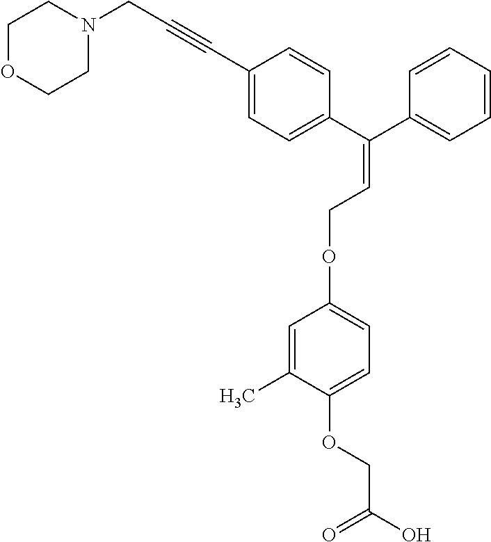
C1=C(C#CCN2CCOCC2)C=CC(C(C2=CC=CC=C2)=CCOC2=CC=C(OCC(O)=O)C(C)=C2)=C1
